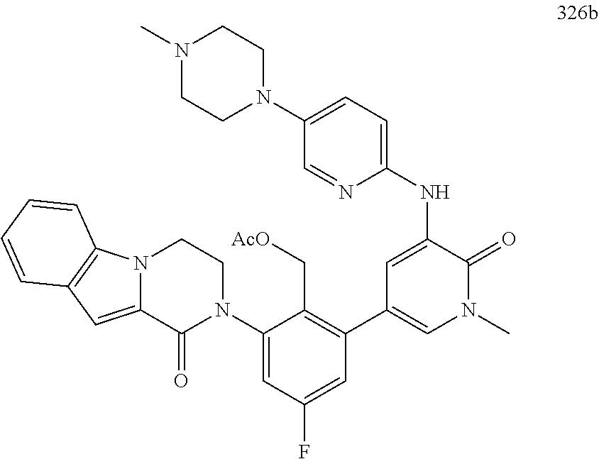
C1=C(NC2=CC=C(N3CCN(C)CC3)C=N2)C(=O)N(C)C=C1C1=C(C[AcO])C(N2CCN3C(=CC4=C3C=CC=C4)C2=O)=CC(F)=C1
